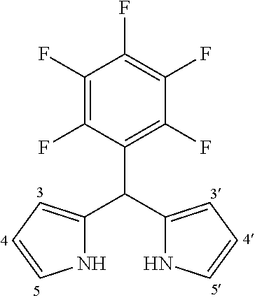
C1(F)=C(F)C(C(C2=CC=CN2)C2=CC=CN2)=C(F)C(F)=C1F
